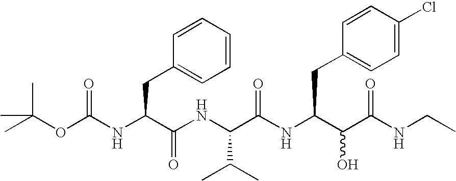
CC(OC(NC(C(NC(C(C)C)C(NC(C(C(NCC)=O)O)CC1=CC=C(Cl)C=C1)=O)=O)CC1=CC=CC=C1)=O)(C)C
